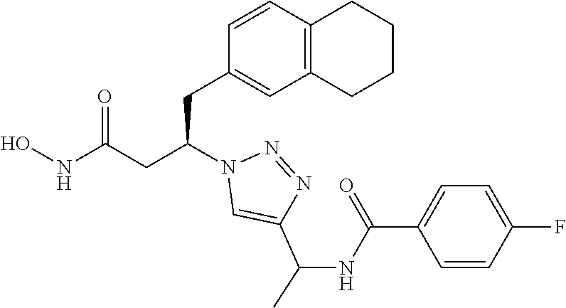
N1=NN(C(CC2=CC3=C(C=C2)CCCC3)CC(NO)=O)C=C1C(NC(C1=CC=C(F)C=C1)=O)C
